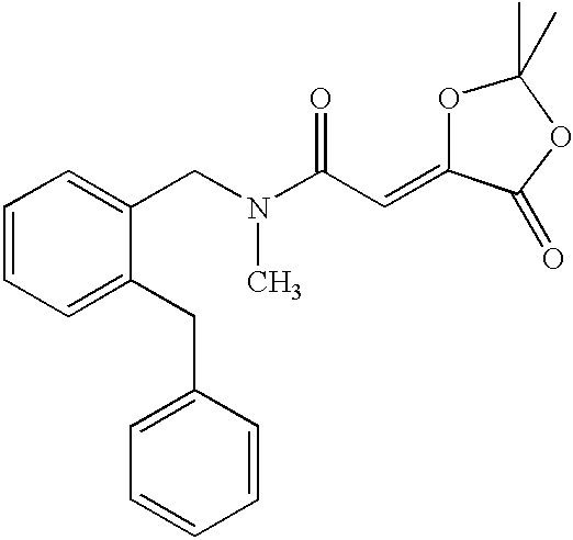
C1=CC=C(CC2=CC=CC=C2)C(CN(C)C(C=C2C(=O)OC(C)(C)O2)=O)=C1
